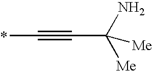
*C#CC(N)([Me])[Me]
